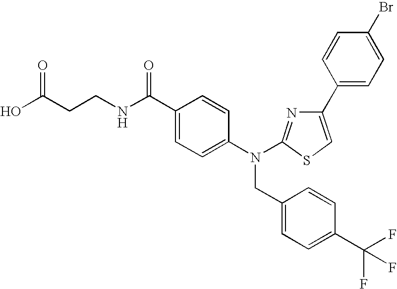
OC(CCNC(C1=CC=C(N(CC2=CC=C(C(F)(F)F)C=C2)C2=NC(C3=CC=C(Br)C=C3)=CS2)C=C1)=O)=O
